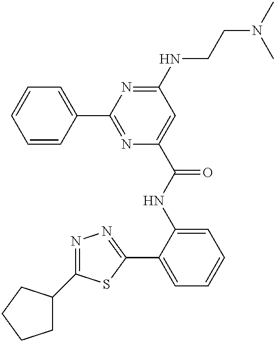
C1(C2=NC(C(NC3=CC=CC=C3C3=NN=C(C4CCCC4)S3)=O)=CC(NCCN(C)C)=N2)=CC=CC=C1
